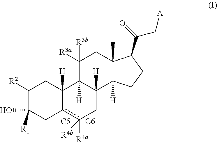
C1([R2])C(O)([R1])Cc2c([R4a])([R4b])CC3([H])C([H])(C2([H])C1)C([R3a])([R3b])CC1(C)C3([H])CCC1C(=O)C[A].[C5].[C6]
